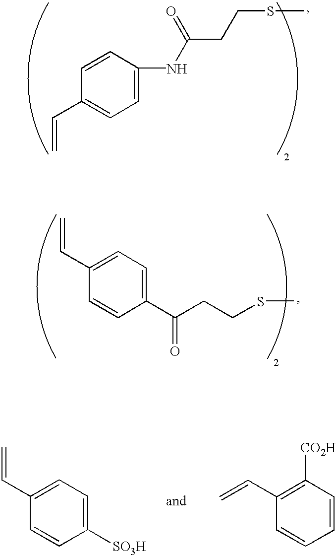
C1=CC(NC(CCSC)=O)=CC=C1C=C.C1(C=C)=CC=C(C(CCSC)=O)C=C1.C1(C=C)=CC=C([SO3H])C=C1.C1(C=C)=C([CO2H])C=CC=C1
